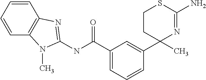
C1(C(NC2=NC3=C(C=CC=C3)N2C)=O)=CC=CC(C2(C)N=C(N)SCC2)=C1
